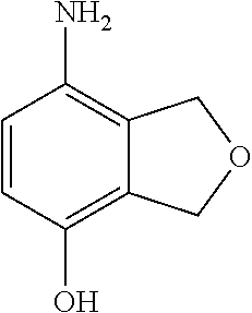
C1=CC(O)=C2C(=C1N)COC2
